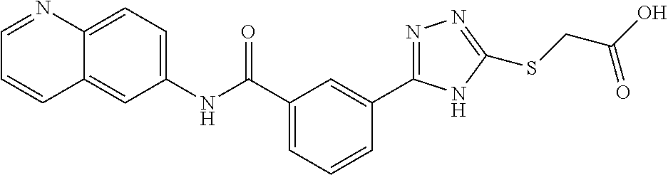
C1=C(C(NC2=CC=C3C(=C2)C=CC=N3)=O)C=C(C2=NN=C(SCC(O)=O)N2)C=C1
